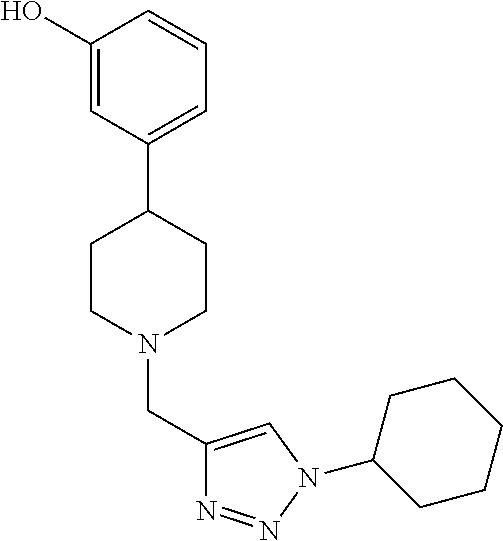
C1(O)=CC(C2CCN(CC3=CN(C4CCCCC4)N=N3)CC2)=CC=C1
